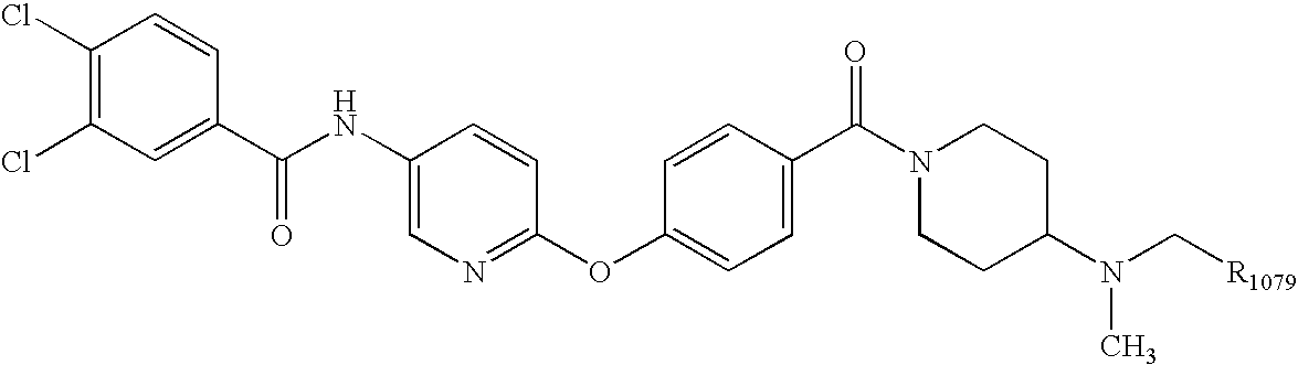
C1(Cl)=C(Cl)C=CC(C(NC2=CN=C(OC3=CC=C(C(N4CCC(N(C[R1079])C)CC4)=O)C=C3)C=C2)=O)=C1
